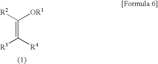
C(=C([R4])[R3])([R2])[OR1]
